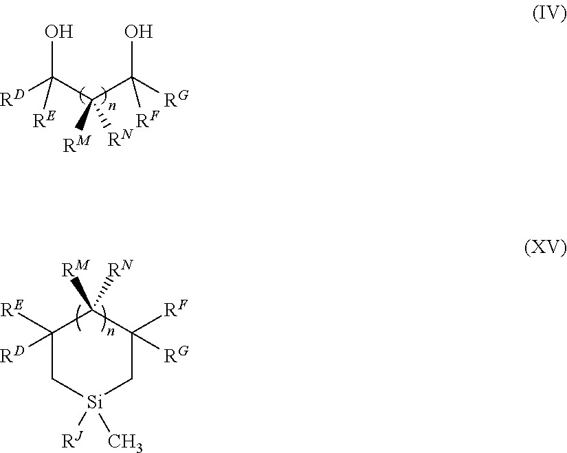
[RD]C(C(C([RG])(O)[RF])([RM])[RN])(O)[RE].C1([RE])([RD])C[Si]([RJ])(C)CC([RG])([RF])C1([RM])[RN]
